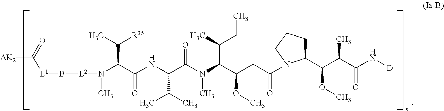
[AK2]C(=O)[L1]B[L2]N(C)C(C(NC(C(N(C)C(C(CC(=O)N1C(C(C(C(N[D])=O)C)OC)CCC1)OC)C(CC)C)=O)C(C)C)=O)C(C)[R35]
